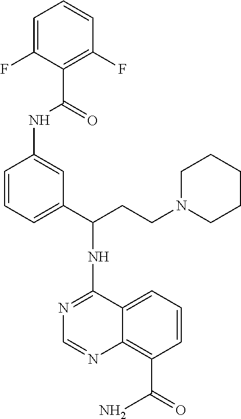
C1=CC=C(C(CCN2CCCCC2)NC2=NC=NC3=C(C(=O)N)C=CC=C23)C=C1NC(=O)C1=C(F)C=CC=C1F
